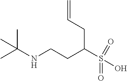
CC(NCCC(S(=O)(=O)O)CC=C)(C)C
